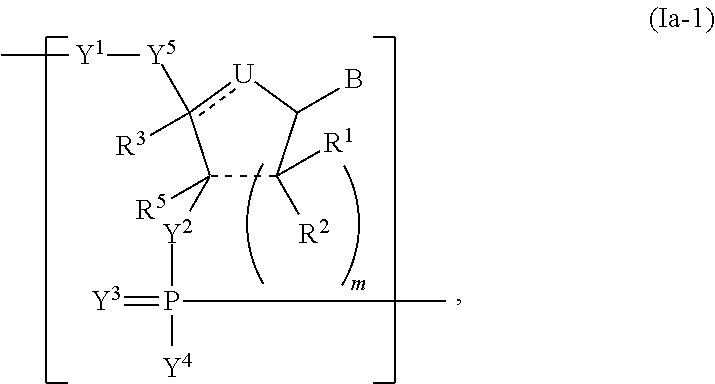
C1([Y2]P(=[Y3])([Y4])C)([R5])C([R1])([R2])C(B)[U]c1([R3])[Y5][Y1]C
